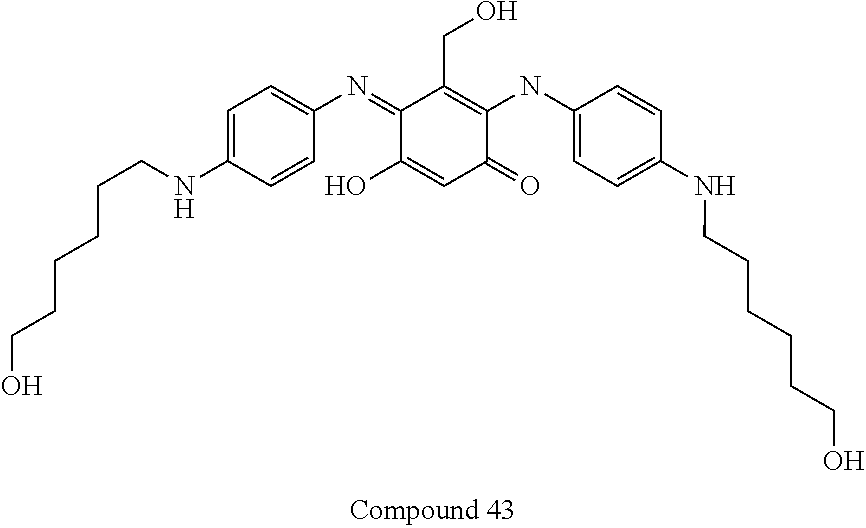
C1(=NC2=CC=C(NCCCCCCO)C=C2)C(O)=CC(=O)C(NC2=CC=C(NCCCCCCO)C=C2)=C1CO
